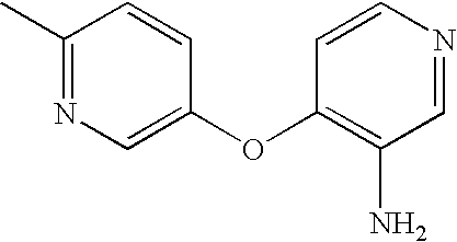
C1(C)=NC=C(OC2=C(N)C=NC=C2)C=C1
